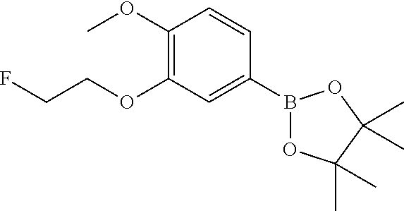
B1(C2=CC(OCCF)=C(OC)C=C2)OC(C)(C)C(C)(C)O1
